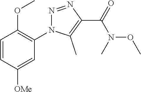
C1=CC([OMe])=CC(N2N=NC(C(=O)N(C)OC)=C2C)=C1OC
